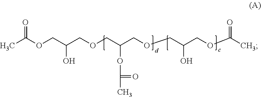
CC(OCC(COCC(COCC(COC(C)=O)O)OC(=O)C)O)=O
